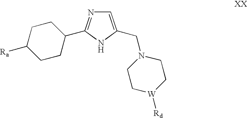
C1=C(CN2CC[W]([Rd])CC2)NC(C2CCC([Ra])CC2)=N1
